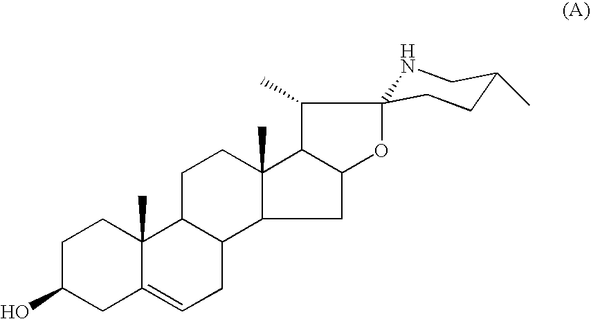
C1C(O)CC2=CCC3C(C2(C)C1)CCC1(C)C3CC2C1C(C)C1(O2)NCC(C)CC1
